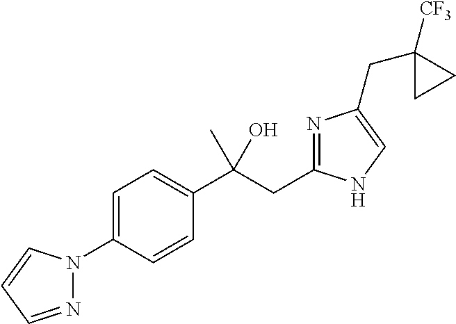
C1=C(N2N=CC=C2)C=CC(C(CC2=NC(CC3([CF3])CC3)=CN2)(O)C)=C1
